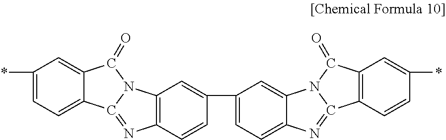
C1(*)=CC=C2C(=C1)C(=O)N1C2=NC2=C1C=C(C1=CC=C3N=C4C5=C(C(=O)N4C3=C1)C=C(*)C=C5)C=C2
